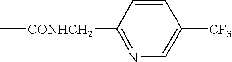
C[CONHCH2]C1=NC=C([CF3])C=C1
